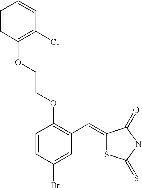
C1=CC(OCCOC2=C(C=C3SC(=S)NC3=O)C=C(Br)C=C2)=C(Cl)C=C1
